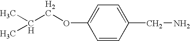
C1=CC(CN)=CC=C1OCC(C)C
